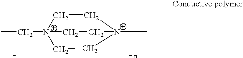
CC[N+]12CC[N+](C)(CC1)CC2
